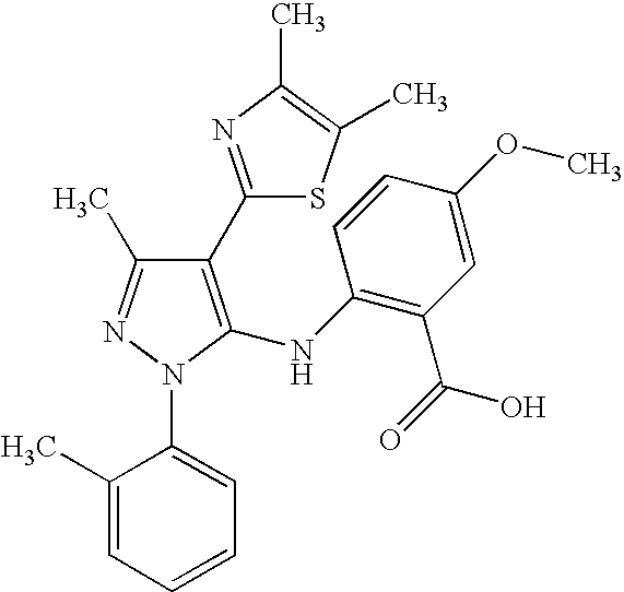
C1(C2=NC(C)=C(C)S2)=C(NC2=C(C(=O)O)C=C(OC)C=C2)N(C2=CC=CC=C2C)N=C1C
